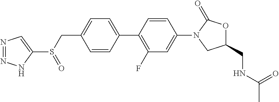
C(C1=CC=C(C2=C(F)C=C(N3C(=O)OC(CNC(=O)C)C3)C=C2)C=C1)S(=O)C1=CN=NN1
